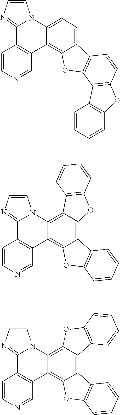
N12C3=C4C(=C5C(=C3C3=C(C1=NC=C2)C=CN=C3)OC1=C5C=CC=C1)C1=C(O4)C=CC=C1.N12C3=C4C(=C5C(=C3C3=C(C1=NC=C2)C=CN=C3)OC1=C5C=CC=C1)OC1=C4C=CC=C1.N12C3=CC=C4C(=C3C3=C(C1=NC=C2)C=CN=C3)OC1=C4C=CC2=C1C1=C(O2)C=CC=C1
